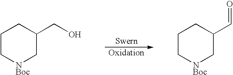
C1C[NBoc]CC(CO)C1.C1C[NBoc]CC(C=O)C1
